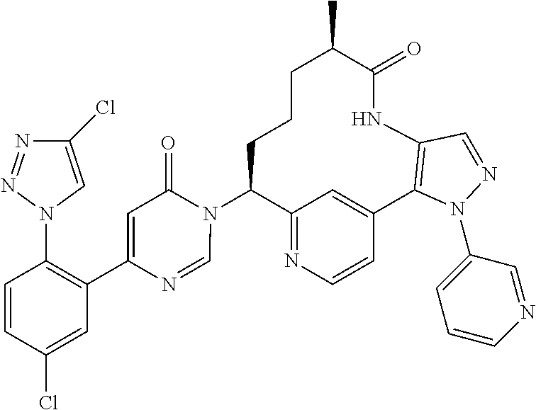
C12=NC=CC(=C1)C1=C(NC(=O)C(C)CCCC2N2C(=O)C=C(C3=C(N4C=C(Cl)N=N4)C=CC(Cl)=C3)N=C2)C=NN1C1=CC=CN=C1
